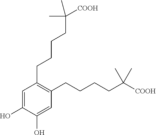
C1(CCCCC(C)(C)[COOH])=C(CCCCC(C)(C)[COOH])C=C(O)C(O)=C1
